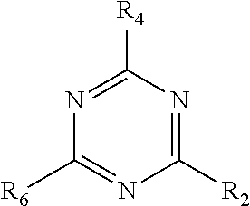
N1=C([R4])N=C([R2])N=C1[R6]
